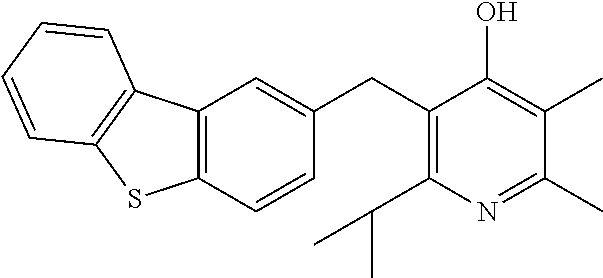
C1(CC2=C(C(C)C)N=C(C)C(C)=C2O)=CC2=C(C=C1)SC1=C2C=CC=C1
